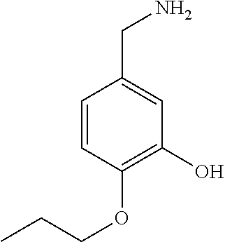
C1=CC(OCCC)=C(O)C=C1CN
